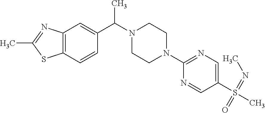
C12=C(C=C(C(C)N3CCN(C4=NC=C(S(=O)(C)=NC)C=N4)CC3)C=C1)N=C(C)S2
